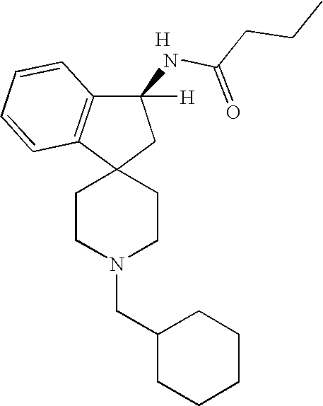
C(N1CCC2(CC1)CC(NC(CCC)=O)([H])C1=C2C=CC=C1)C1CCCCC1.[H]
